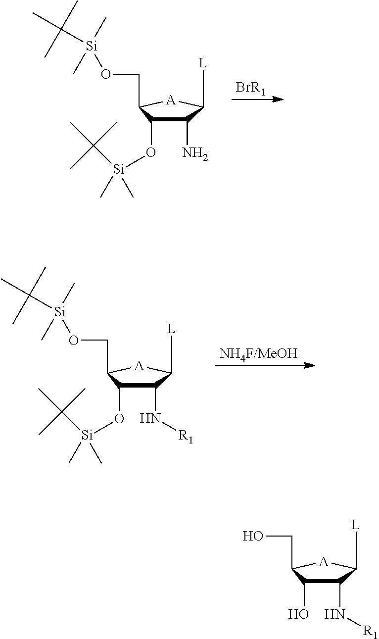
C1(N)C(O[Si](C(C)(C)C)(C)C)C(CO[Si](C(C)(C)C)(C)C)[A]C1[L].[BrR1].[NH4F/MeOH].C1(N[R1])C(O[Si](C(C)(C)C)(C)C)C(CO[Si](C(C)(C)C)(C)C)[A]C1[L].C1(N[R1])C(O)C(CO)[A]C1[L]
